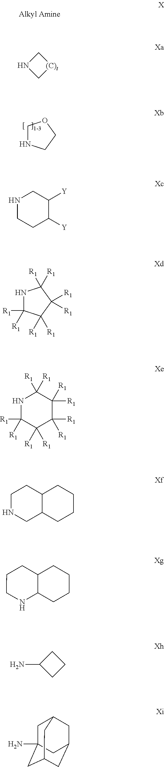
C1NCCO1.[(C)t]1CNC1.N1CCC([Y])C([Y])C1.N1C([R1])([R1])C([R1])([R1])C([R1])([R1])C1([R1])[R1].C1([R1])([R1])NC([R1])([R1])C([R1])([R1])C([R1])([R1])C1([R1])[R1].N1CC2C(CC1)CCCC2.C1NC2C(CC1)CCCC2.NC1CCC1.NC12CC3CC(CC(C1)C3)C2
